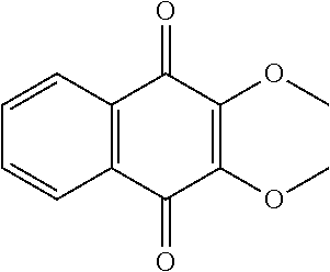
C12=C(C=CC=C1)C(=O)C(OC)=C(OC)C2=O
